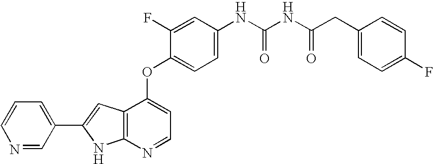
N(C1=CC=C(OC2=CC=NC3=C2C=C(C2=CC=CN=C2)N3)C(F)=C1)C(NC(CC1=CC=C(F)C=C1)=O)=O
